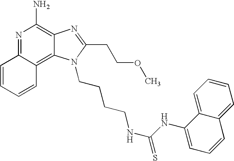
N1=C2C(=C3C(=C1N)N=C(CCOC)N3CCCCNC(NC1=CC=CC3=CC=CC=C13)=S)C=CC=C2
